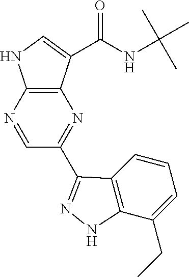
N1=CC(C2=NNC3=C2C=CC=C3CC)=NC2=C1NC=C2C(NC(C)(C)C)=O
